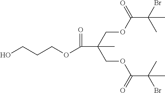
C(OC(C(C)(Br)C)=O)C(COC(C(C)(Br)C)=O)(C)C(OCCCO)=O
